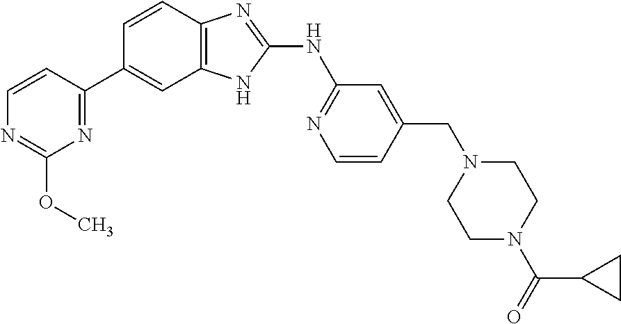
C1=CC(C2=CC3=C(C=C2)N=C(NC2=NC=CC(CN4CCN(C(=O)C5CC5)CC4)=C2)N3)=NC(OC)=N1
